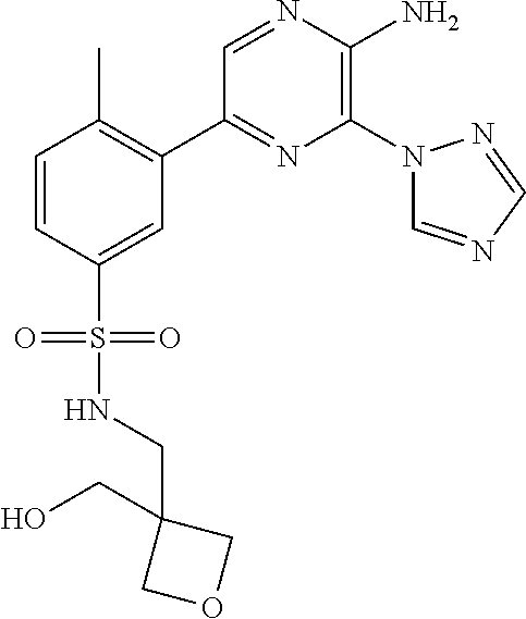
C1(C2=C(C)C=CC(S(=O)(=O)NCC3(CO)COC3)=C2)=NC(N2C=NC=N2)=C(N)N=C1
